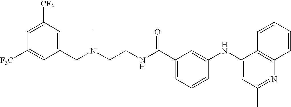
N(CCNC(C1=CC=CC(NC2=CC(C)=NC3=C2C=CC=C3)=C1)=O)(CC1=CC([CF3])=CC([F3C])=C1)C
